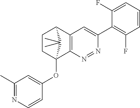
C1CC2(OC3=CC(C)=NC=C3)C3=C(C1C2(C)C)C=C(C1=C(F)C=CC=C1F)N=N3
